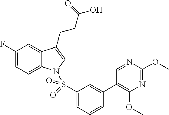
C1(F)=CC=C2C(=C1)C(CCC(O)=O)=CN2S(C1=CC=CC(C2=C(OC)N=C(OC)N=C2)=C1)(=O)=O
